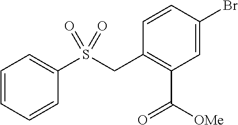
C1=CC(Br)=CC(C([OMe])=O)=C1CS(C1=CC=CC=C1)(=O)=O
